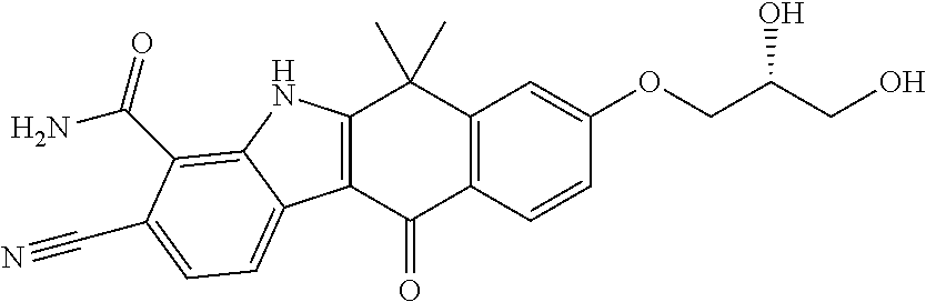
C12=C(C=CC(OCC(CO)O)=C1)C(=O)C1=C(C2(C)C)NC2=C(C(=O)N)C(C#N)=CC=C12
